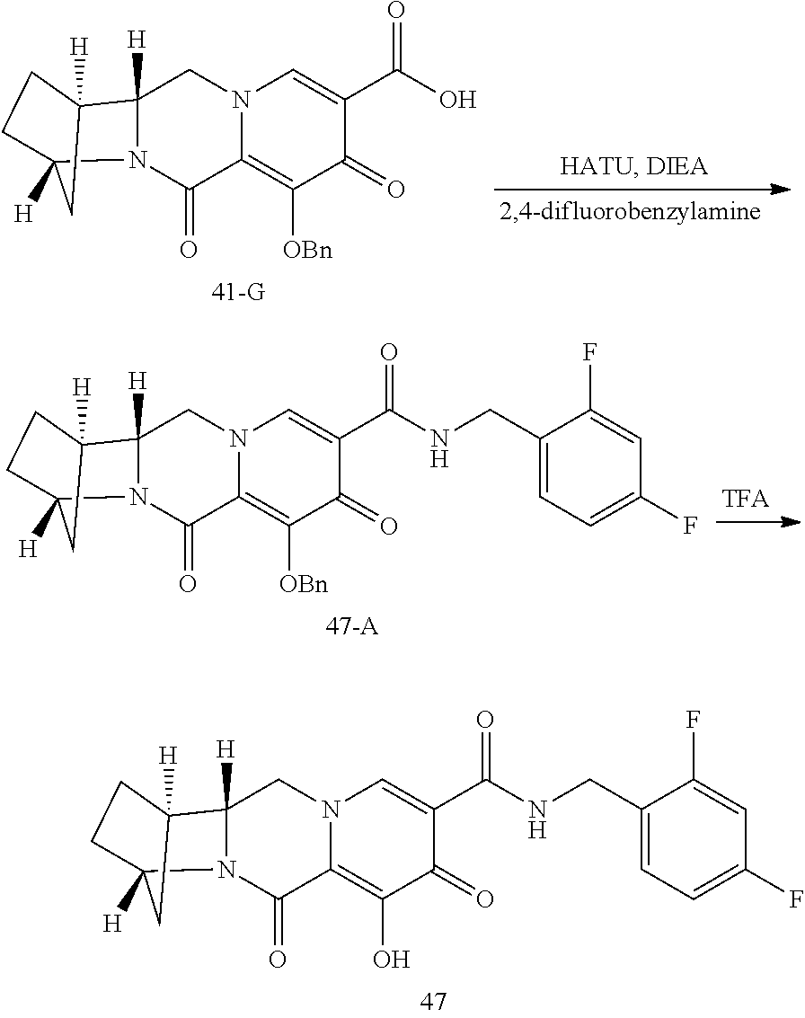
C12=C([OBn])C(=O)C(C(O)=O)=CN1CC1([H])N(C2=O)C2([H])CCC1([H])C2.C12=C([OBn])C(=O)C(C(NCC3=CC=C(F)C=C3F)=O)=CN1CC1([H])N(C2=O)C2([H])CCC1([H])C2.C12=C(O)C(=O)C(C(NCC3=CC=C(F)C=C3F)=O)=CN1CC1([H])N(C2=O)C2([H])CCC1([H])C2
